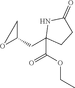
C1(CC2(C(=O)OCC)CCC(=O)N2)CO1
